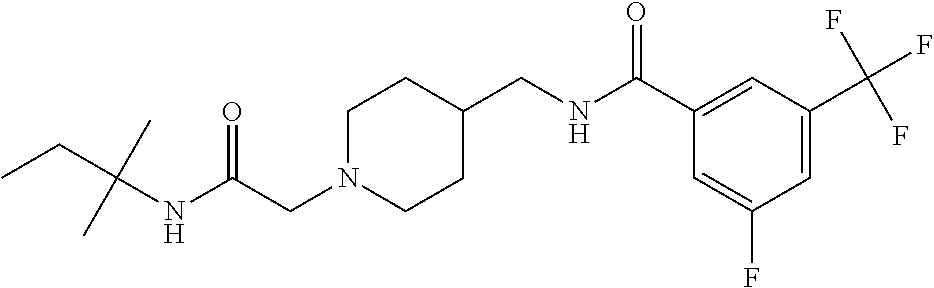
C(N1CCC(CNC(C2=CC(C(F)(F)F)=CC(F)=C2)=O)CC1)C(NC(CC)(C)C)=O
